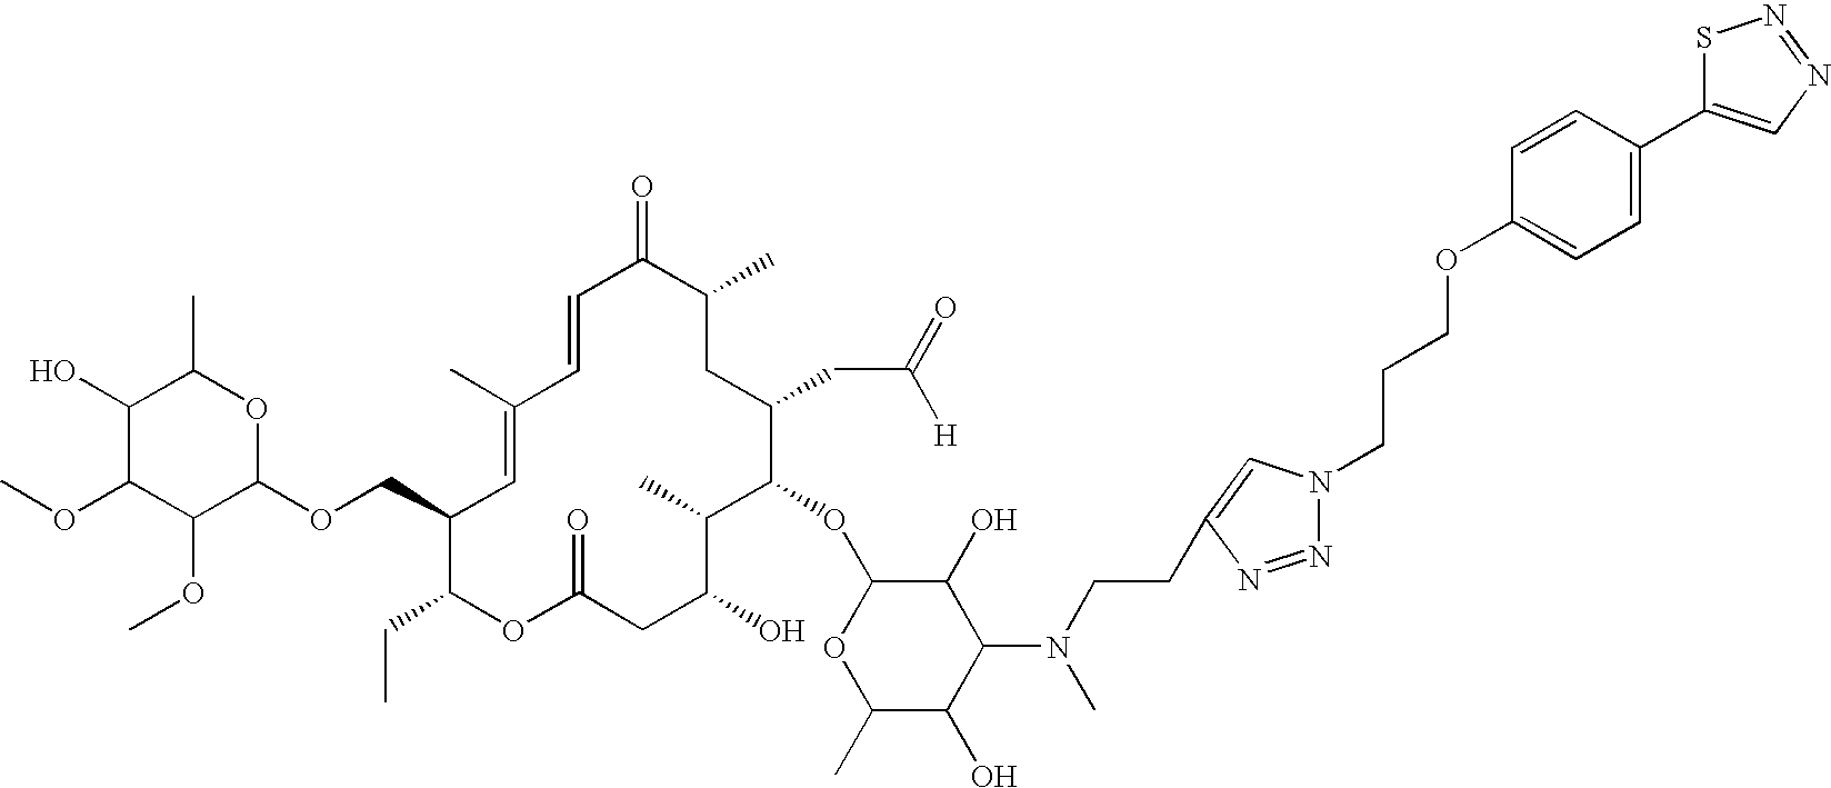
C1(O)C(OC)C(OC)C(OCC2C=C(C)C=CC(=O)C(C)CC(CC(=O)[H])C(OC3OC(C)C(O)C(N(C)CCC4=CN(CCCOC5=CC=C(C6=CN=NS6)C=C5)N=N4)C3O)C(C)C(O)CC(=O)OC2CC)OC1C
